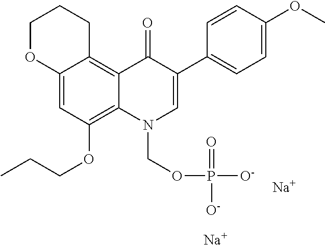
C12=CC(OCCC)=C3C(=C1CCCO2)C(=O)C(C1=CC=C(OC)C=C1)=CN3COP(=O)([O-])[O-].[Na].[Na]
